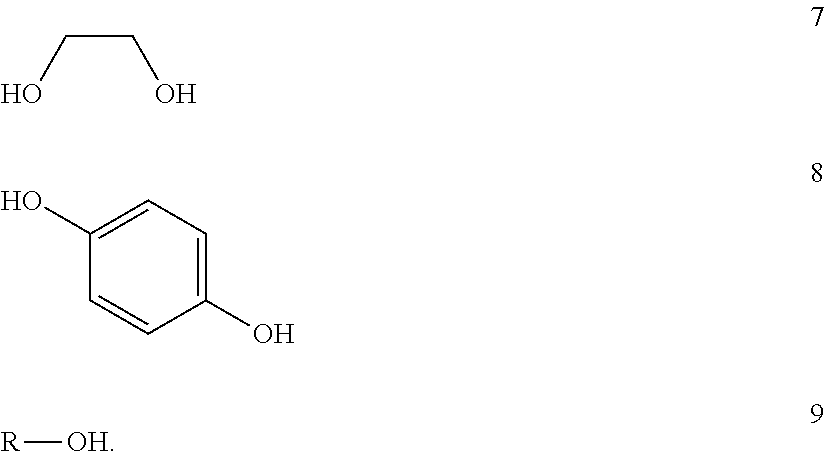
C(CO)O.C1(O)=CC=C(O)C=C1.[R][OH]
